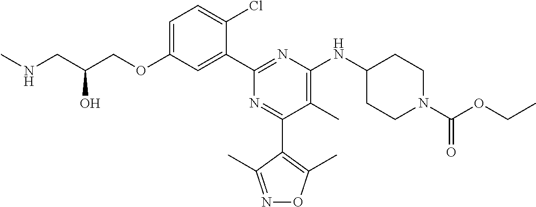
C1=C(OCC(CNC)O)C=C(C2=NC(NC3CCN(C(OCC)=O)CC3)=C(C)C(C3=C(C)ON=C3C)=N2)C(Cl)=C1
